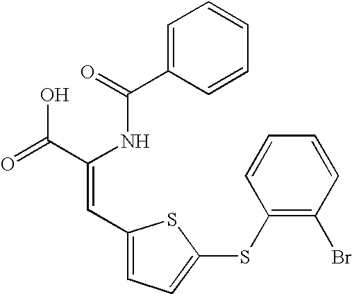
C1=C(C(=O)NC(C(=O)O)=CC2=CC=C(SC3=C(Br)C=CC=C3)S2)C=CC=C1
